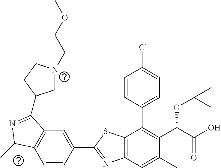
C1=CC(C2=NC3=C(S2)C(C2=CC=C(Cl)C=C2)=C(C(C(O)=O)OC(C)(C)C)C(C)=C3)=CC2=C1C(C)N=C2C1CN(CCOC)CC1
